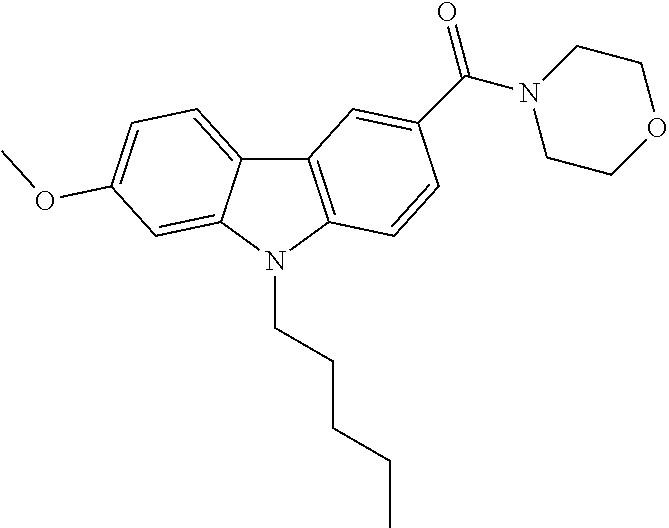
C12=C(N(CCCCC)C3=CC(OC)=CC=C13)C=CC(C(N1CCOCC1)=O)=C2
